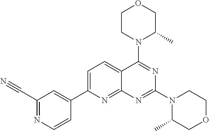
C1=C(C2=CC(C#N)=NC=C2)N=C2C(=C1)C(N1C(C)COCC1)=NC(N1C(C)COCC1)=N2
